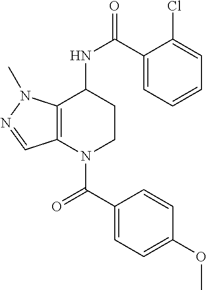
C1(C(=O)N2CCC(NC(=O)C3=CC=CC=C3Cl)C3=C2C=NN3C)=CC=C(OC)C=C1
